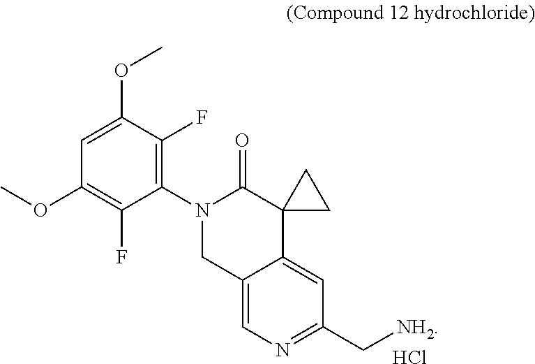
C12=CN=C(C[NH2])C=C1C1(C(=O)N(C3=C(F)C(OC)=CC(OC)=C3F)C2)CC1.Cl
